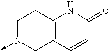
C1N(->C)CC2=C(C1)NC(=O)C=C2
